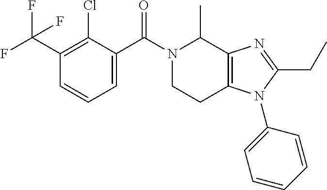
C1=C(C(N2CCC3=C(C2C)N=C(CC)N3C2=CC=CC=C2)=O)C(Cl)=C(C(F)(F)F)C=C1
